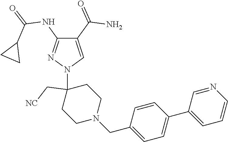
C1(C(=O)N)=CN(C2(C[NC])CCN(CC3=CC=C(C4=CC=CN=C4)C=C3)CC2)N=C1NC(=O)C1CC1
